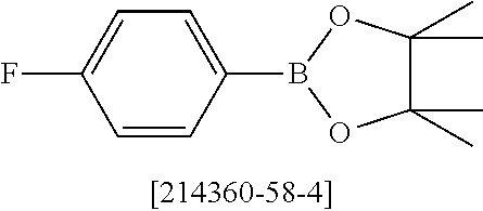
C1=CC(B2OC(C)(C)C(C)(C)O2)=CC=C1F
